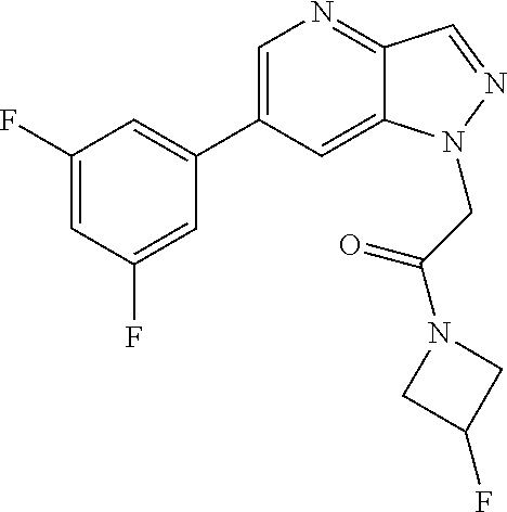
C1=C(C2=CC(F)=CC(F)=C2)C=C2C(=N1)C=NN2CC(=O)N1CC(F)C1
